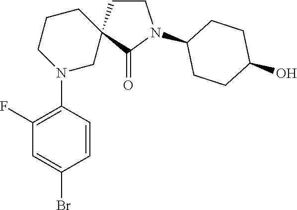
C1N(C2=C(F)C=C(Br)C=C2)CC2(CC1)CCN(C1CCC(O)CC1)C2=O
